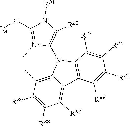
C12=C(C([RB3])=C([RB4])C([RB5])=C1[RB6])N(C1=C([RB2])N([RB1])C(O[LA])=N1C)C1=C(C)C([RB9])=C([RB8])C([RB7])=C21
